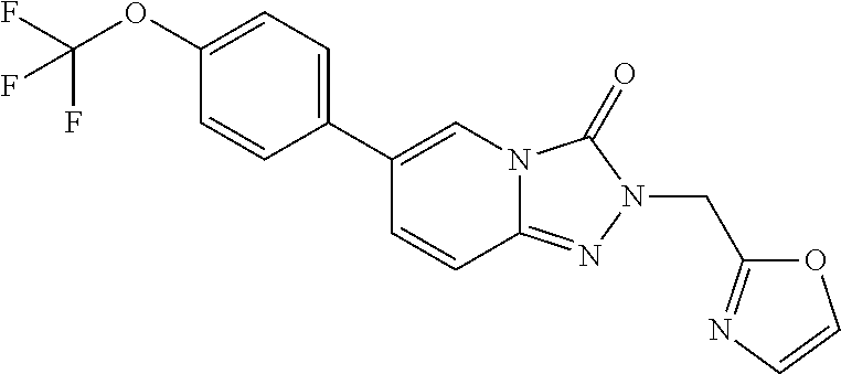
C1=CC(C2=CN3C(=NN(CC4=NC=CO4)C3=O)C=C2)=CC=C1OC(F)(F)F
